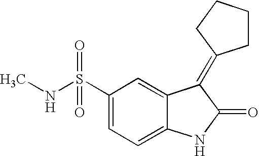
C1CC(=C2C3=CC(S(=O)(=O)NC)=CC=C3NC2=O)CC1
